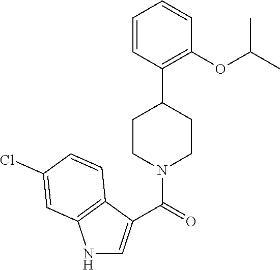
N1C=C(C(=O)N2CCC(C3=C(OC(C)C)C=CC=C3)CC2)C2=C1C=C(Cl)C=C2
